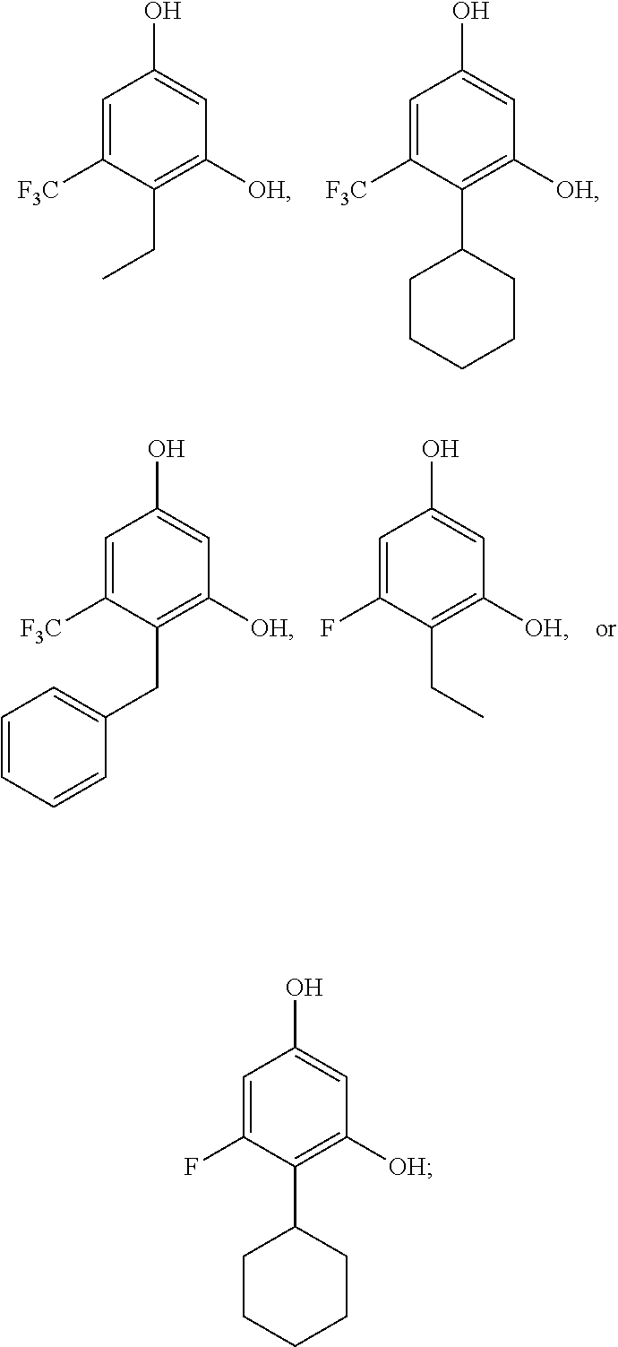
C1=C([F3C])C(CC)=C([OH])C=C1O.C1=C([F3C])C(C2CCCCC2)=C([OH])C=C1O.C1=C([F3C])C(CC2=CC=CC=C2)=C([OH])C=C1O.C1=C(F)C(CC)=C([OH])C=C1O.C1=C(F)C(C2CCCCC2)=C([OH])C=C1O
